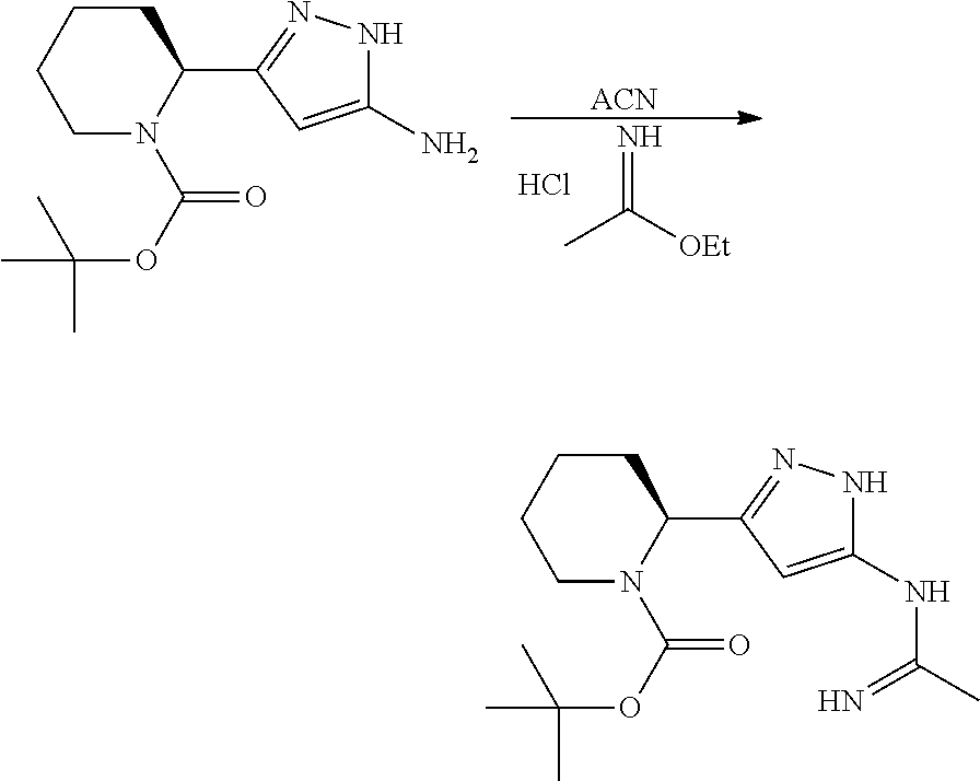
N=C([OEt])C.Cl.[ACN].C1CCCN(C(OC(C)(C)C)=O)C1C1=NNC(N)=C1.C1CCCN(C(OC(C)(C)C)=O)C1C1=NNC(NC(C)=N)=C1
